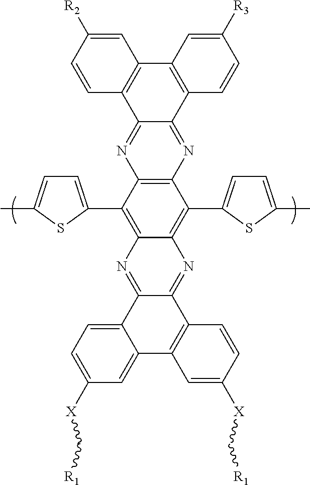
C12=C(C(C3=CC=C(C)S3)=C3C(=C1C1=CC=C(C)S1)N=C1C(=N3)C3=C(C=C([X]C[R1])C=C3)C3=CC([X]C[R1])=CC=C13)N=C1C(=N2)C2=C(C3=C1C=CC([R3])=C3)C=C([R2])C=C2
